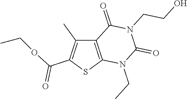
C12=C(SC(C(OCC)=O)=C1C)N(CC)C(=O)N(CCO)C2=O
